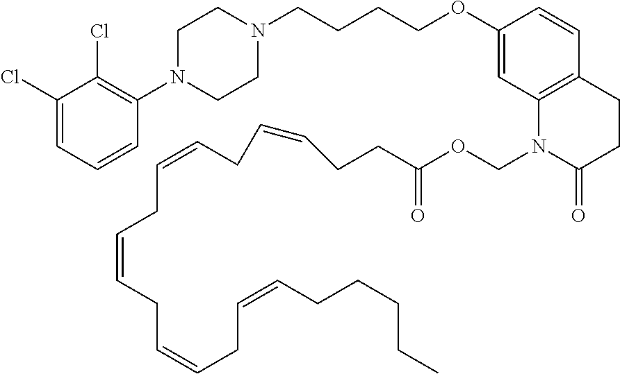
C1(Cl)=CC=CC(N2CCN(CCCCOC3=CC4=C(C=C3)CCC(=O)N4COC(=O)CCC=CCC=CCC=CCC=CCC=CCCCCC)CC2)=C1Cl
